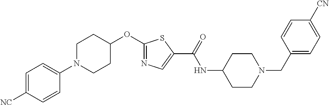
C1=C([NC])C=CC(N2CCC(OC3=NC=C(C(NC4CCN(CC5=CC=C([CN])C=C5)CC4)=O)S3)CC2)=C1
